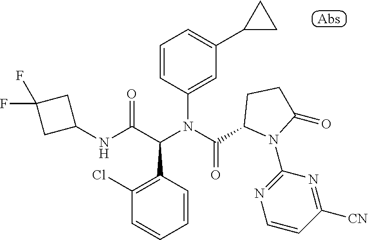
C1=CC(N(C(C2N(C3=NC=CC([CN])=N3)C(=O)CC2)=O)C(C(NC2CC(F)(F)C2)=O)C2=C(Cl)C=CC=C2)=CC(C2CC2)=C1
